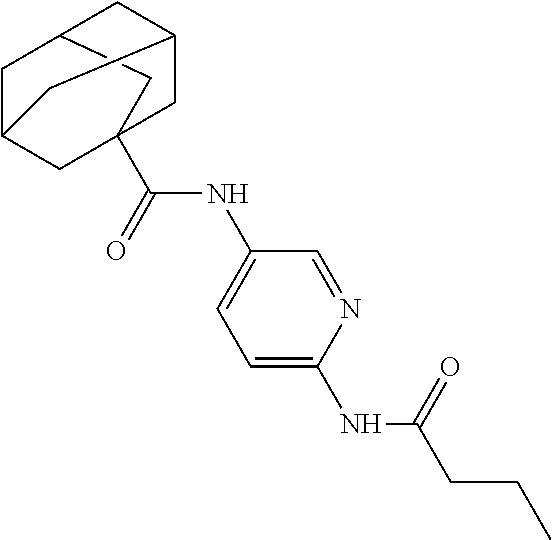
C1C2CC3(C(NC4=CC=C(NC(=O)CCC)N=C4)=O)CC1CC(C3)C2
